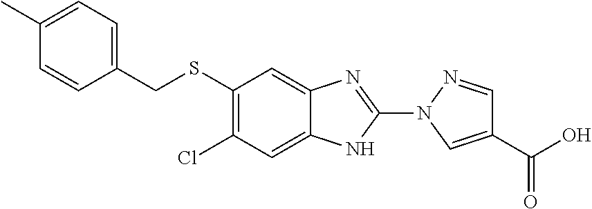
S(C1=C(Cl)C=C2C(=C1)N=C(N1C=C(C(O)=O)C=N1)N2)CC1=CC=C(C)C=C1
